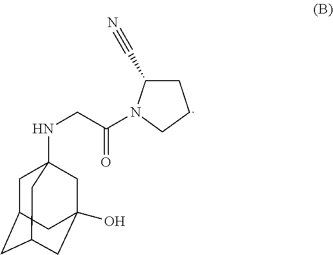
C1C2CC3CC(O)(CC1(NCC(N1CCCC1C#N)=O)C3)C2
